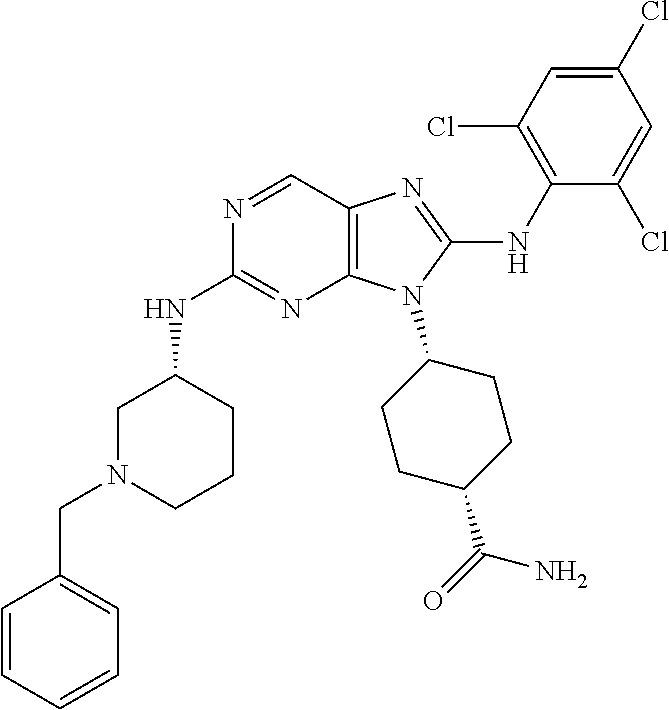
N1=CC2=C(N=C1NC1CN(CC3=CC=CC=C3)CCC1)N(C1CCC(C(=O)N)CC1)C(NC1=C(Cl)C=C(Cl)C=C1Cl)=N2
